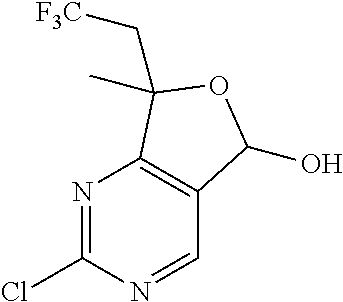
N1=C(Cl)N=CC2=C1C(C[F3C])(C)OC2O
